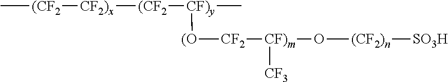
C[(CF2][CF2)x][(CF2][CF)y]([(O][CF2][CF)m](O[(CF2)n][SO3H])[CF3])C
